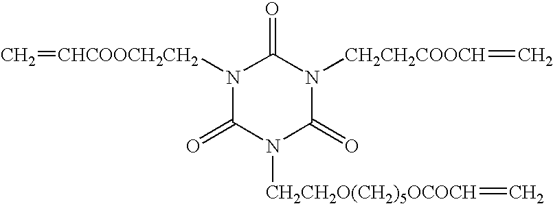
N1([CH2CH2O(CH2)5OCOCH]=C)C(=O)N([CH2CH2COOCH]=C)C(=O)N([CHCOOCH2CH2]=C)C1=O
